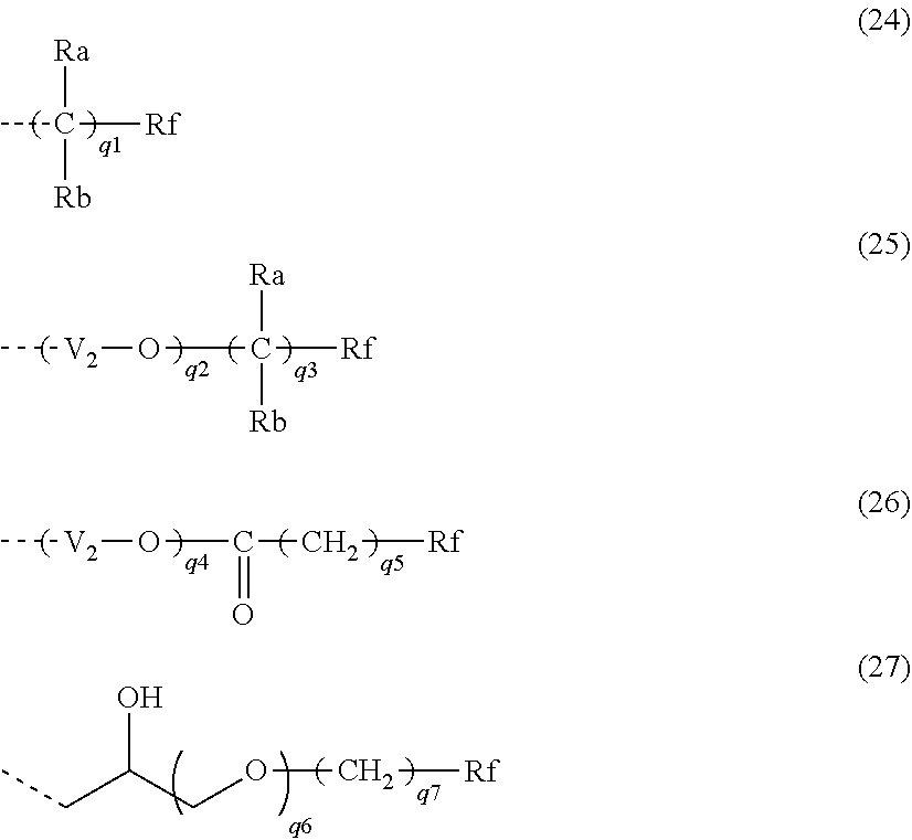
CC([Rf])([Ra])[Rb].O(C([Rf])([Ra])[Rb])[V2]C.O(C(C[Rf])=O)[V2]C.O(C[Rf])CC(CC)O
